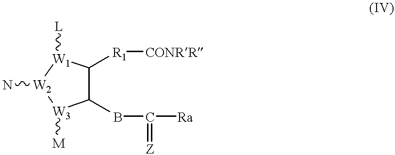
C1(BC([Ra])=[Z])C([R1][CONRR])[W1]([L])[W2](N)[W3]1[M]
